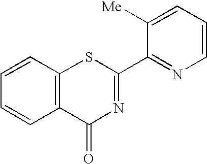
C1=CC2=C(C=C1)C(=O)N=C(C1=NC=CC=C1[Me])S2
